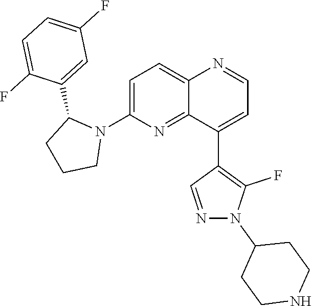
C1=C(N2C(C3=CC(F)=CC=C3F)CCC2)N=C2C(=C1)N=CC=C2C1=C(F)N(C2CCNCC2)N=C1
